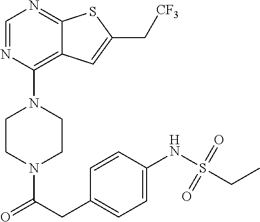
C1CN(C(CC2=CC=C(NS(CC)(=O)=O)C=C2)=O)CCN1C1=C2C(=NC=N1)SC(C[CF3])=C2
